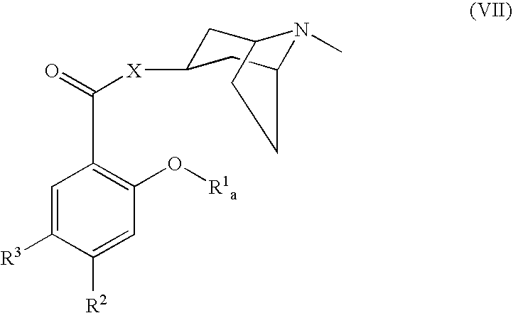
C1=C([R3])C([R2])=CC(O[R1a])=C1C(=O)[X]C1CC2N(C)C(C1)CC2
